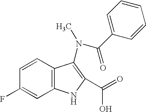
C1(F)=CC2=C(C=C1)C(N(C(C1=CC=CC=C1)=O)C)=C(C(O)=O)N2
